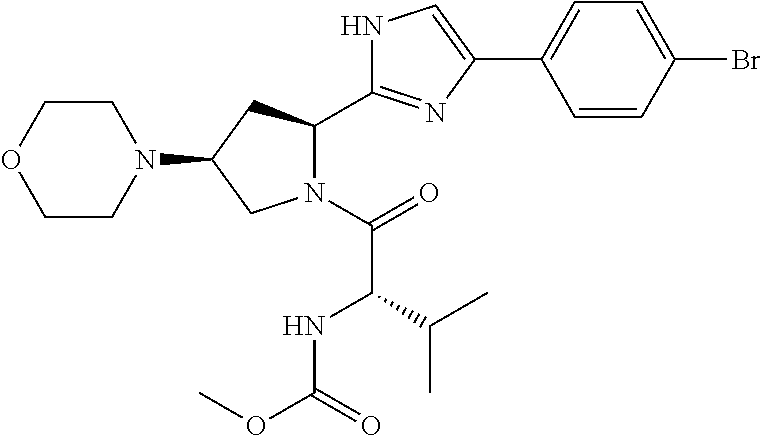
C1(C2=CC=C(Br)C=C2)=CNC(C2N(C(=O)C(C(C)C)NC(OC)=O)CC(N3CCOCC3)C2)=N1
